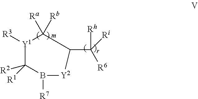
[Y1]1([R3])C([R2])([R1])B([R7])[Y2]C(C([Ri])([R6])[Rh])C1([Rb])[Ra]
